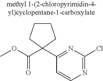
C1(C2(C(OC)=O)CCCC2)=NC(Cl)=NC=C1
